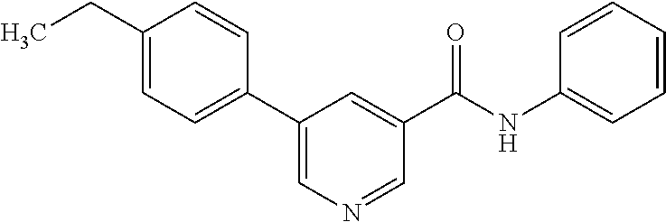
C1(C2=CN=CC(C(NC3=CC=CC=C3)=O)=C2)=CC=C(CC)C=C1
